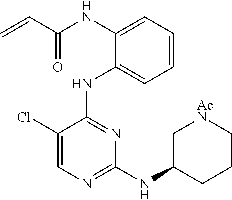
N(C1=CC=CC=C1NC1=NC(NC2CCC[AcN]C2)=NC=C1Cl)C(C=C)=O
